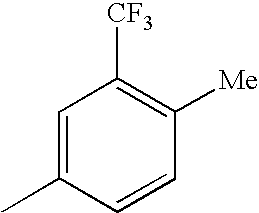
C1=C(C)C=CC([Me])=C1[CF3]
